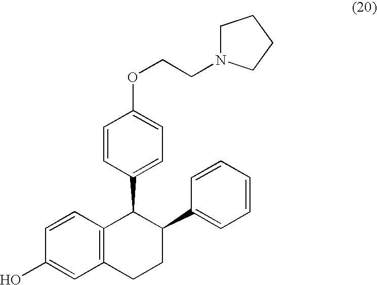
C12=C(C=CC(O)=C1)C(C1=CC=C(OCCN3CCCC3)C=C1)C(C1=CC=CC=C1)CC2
